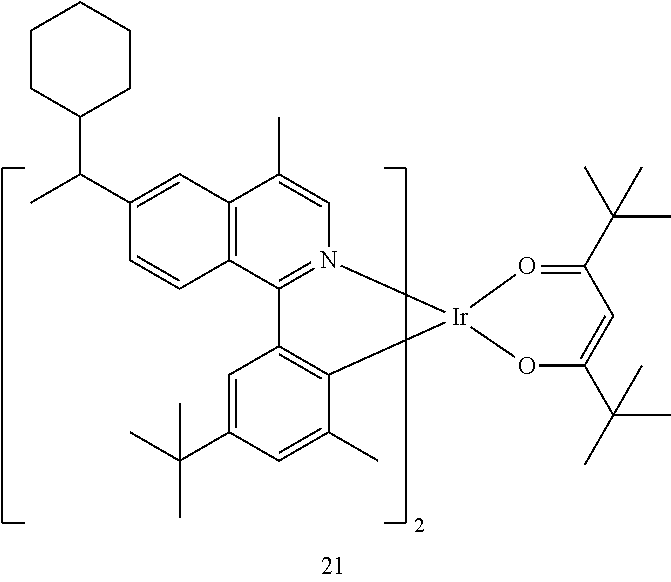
C12=C(C3=N(C=C1C)[Ir]1(C4=C3C=C(C(C)(C)C)C=C4C)O=C(C(C)(C)C)C=C(C(C)(C)C)O1)C=CC(C(C)C1CCCCC1)=C2
